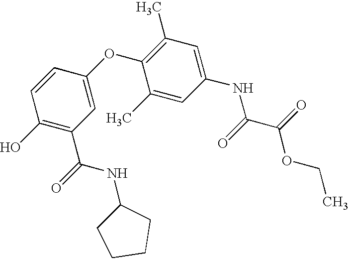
C1(O)=C(C(NC2CCCC2)=O)C=C(OC2=C(C)C=C(NC(C(OCC)=O)=O)C=C2C)C=C1
